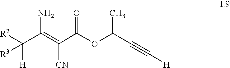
[R2]C(C(=C(C(OC(C#C[H])C)=O)[CN])N)([H])[R3]
